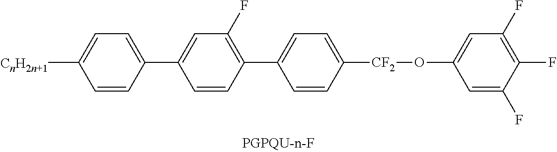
[CnH2n+1]C1=CC=C(C2=CC(F)=C(C3=CC=C([CF2]OC4=CC(F)=C(F)C(F)=C4)C=C3)C=C2)C=C1
